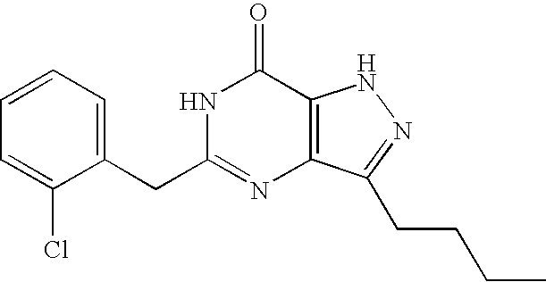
C1=C(CC2=NC3=C(C(=O)N2)NN=C3CCCC)C(Cl)=CC=C1
